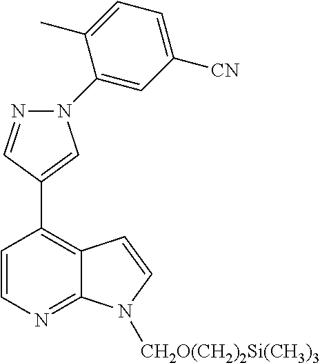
C1=CN=C2C(=C1C1=CN(C3=CC([CN])=CC=C3C)N=C1)C=CN2[CH2O(CH2)2Si(CH3)3]
